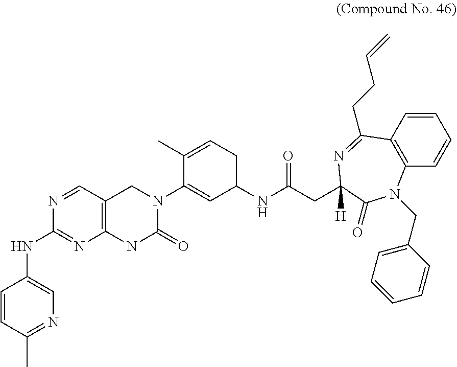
C1=CC(C)=NC=C1NC1=NC2=C(C=N1)CN(C1=CC(NC(=O)CC3([H])N=C(CCC=C)C4=C(C=CC=C4)N(CC4=CC=CC=C4)C3=O)CC=C1C)C(=O)N2
